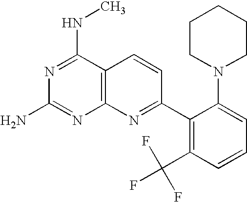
N1=C(NC)C2=C(N=C1N)N=C(C1=C(C(F)(F)F)C=CC=C1N1CCCCC1)C=C2
